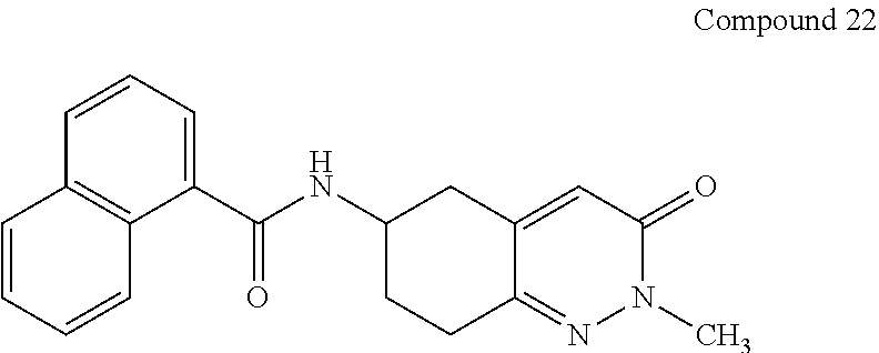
C1=CC2=C(C(C(NC3CC4=CC(=O)N(C)N=C4CC3)=O)=C1)C=CC=C2
